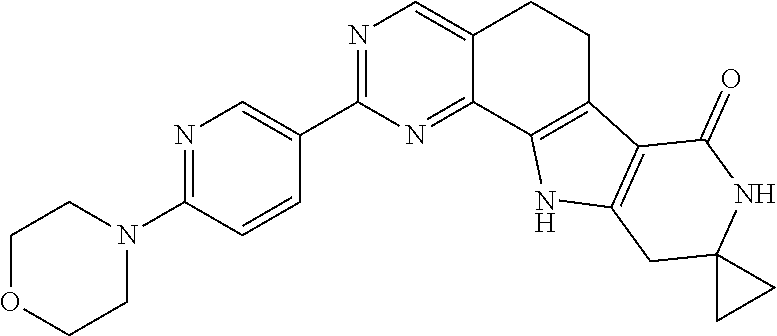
N1=C(N2CCOCC2)C=CC(C2=NC=C3C(=N2)C2=C(CC3)C3=C(N2)CC2(NC3=O)CC2)=C1
